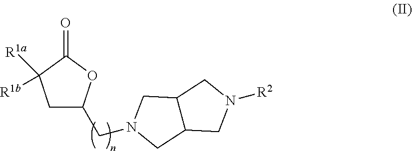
C1C(CN2CC3C(CN([R2])C3)C2)OC(=O)C1([R1b])[R1a]
